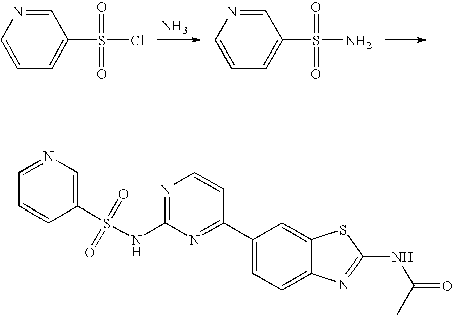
N.C1=NC=CC=C1S(Cl)(=O)=O.C1=NC=CC=C1S(N)(=O)=O.C1(S(NC2=NC=CC(C3=CC=C4C(=C3)SC(NC(=O)C)=N4)=N2)(=O)=O)=CN=CC=C1
